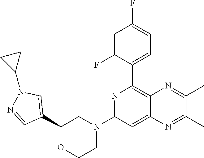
C1(C2=CC=C(F)C=C2F)=C2C(=CC(N3CCOC(C4=CN(C5CC5)N=C4)C3)=N1)N=C(C)C(C)=N2
